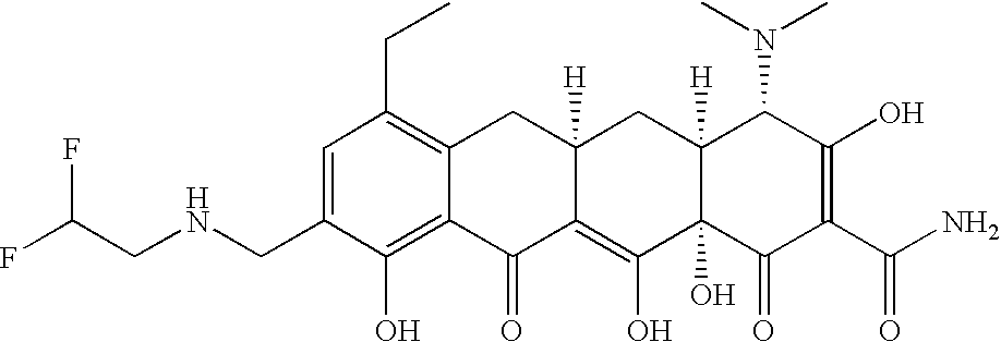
C1(CNCC(F)F)=CC(CC)=C2C(=C1O)C(=O)C1=C(O)C3(O)C([H])(CC1([H])C2)C(N(C)C)C(O)=C(C(N)=O)C3=O
